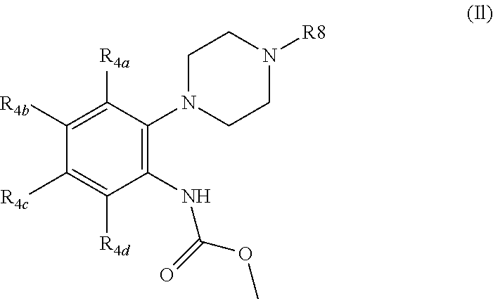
C1(NC(OC)=O)=C(N2CCN([R8])CC2)C([R4a])=C([R4b])C([R4c])=C1[R4d]
